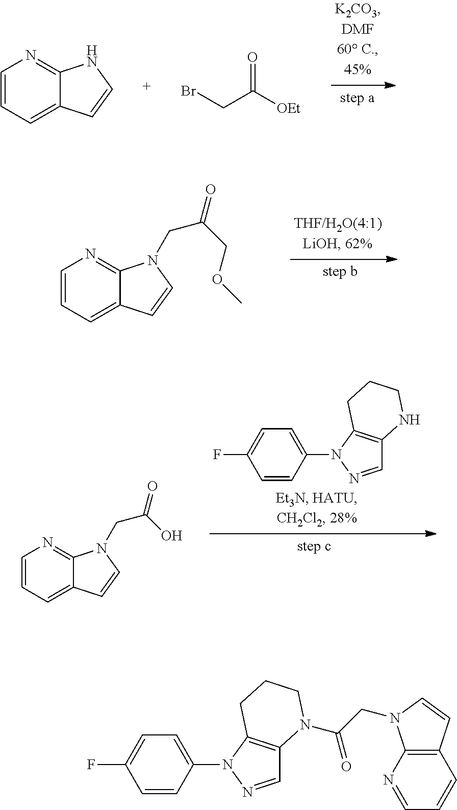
C1=CC=C2C(=N1)NC=C2.BrCC(=O)[OEt].C1=CC=C2C(=N1)N(CC(COC)=O)C=C2.C1=C(N2N=CC3=C2CCCN3)C=CC(F)=C1.C1=CC=C2C(=N1)N(CC(O)=O)C=C2.C1=C(N2N=CC3=C2CCCN3C(=O)CN2C3=C(C=CC=N3)C=C2)C=CC(F)=C1
